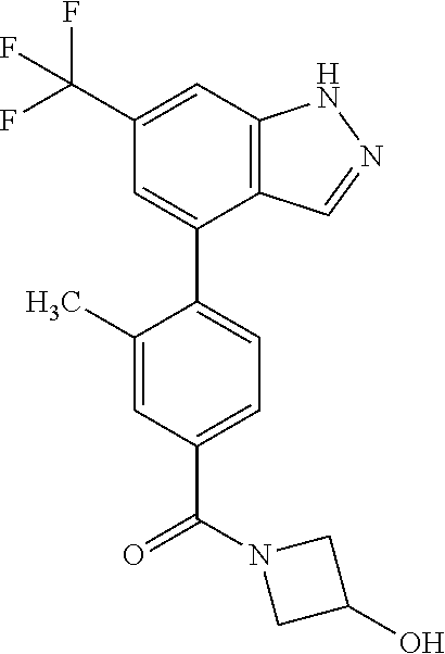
C1=C(C(F)(F)F)C=C(C2=CC=C(C(N3CC(O)C3)=O)C=C2C)C2=C1NN=C2
